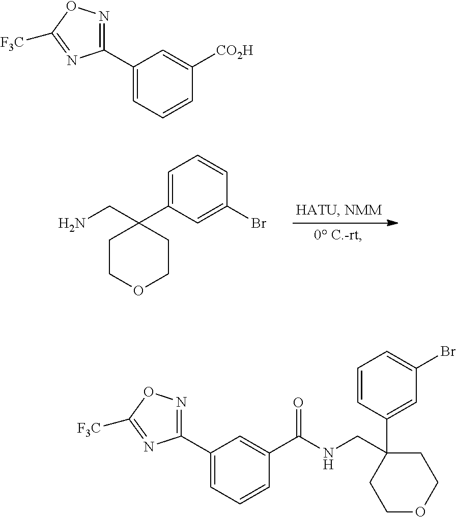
C1=C(C2(CN)CCOCC2)C=C(Br)C=C1.C1(C2=CC=CC([CO2H])=C2)=NOC([F3C])=N1.C1(C2=CC=CC(C(NCC3(C4=CC(Br)=CC=C4)CCOCC3)=O)=C2)=NOC([F3C])=N1
